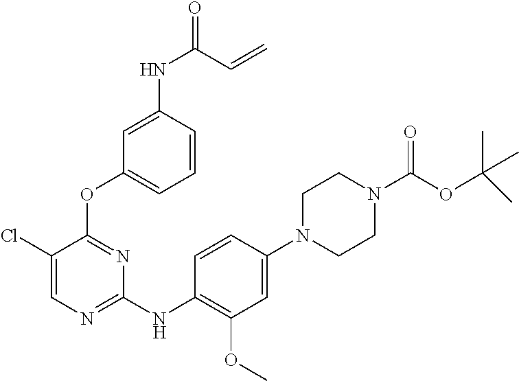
C1N(C(OC(C)(C)C)=O)CCN(C2=CC(OC)=C(NC3=NC=C(Cl)C(OC4=CC=CC(NC(=O)C=C)=C4)=N3)C=C2)C1
